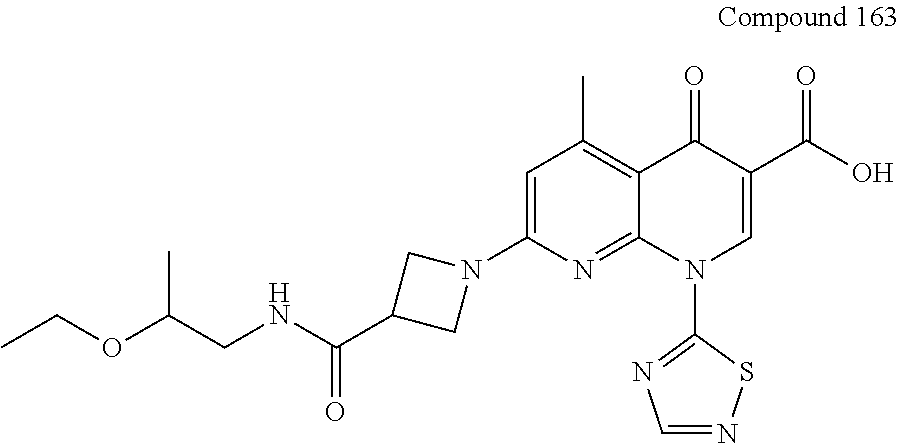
CCOC(CNC(C1CN(C2=CC(C)=C3C(=N2)N(C2=NC=NS2)C=C(C(O)=O)C3=O)C1)=O)C
